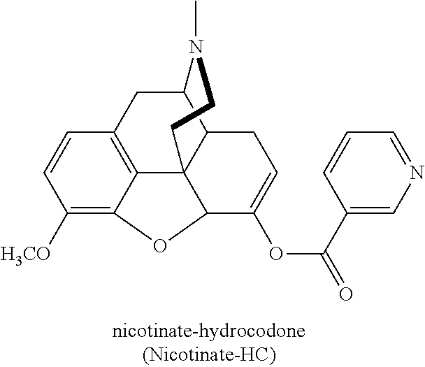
C1([H3CO])=C2C3=C(C=C1)CC1C4C3(C(C(OC(C3=CN=CC=C3)=O)=CC4)O2)CCN1C
